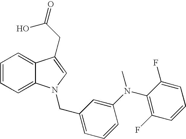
C1=CC=C2C(=C1)C(CC(O)=O)=CN2CC1=CC=CC(N(C2=C(F)C=CC=C2F)C)=C1
